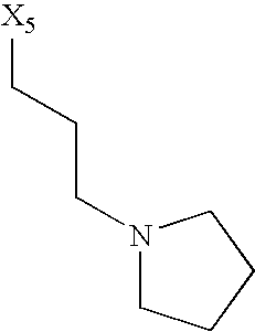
C([X5])CCN1CCCC1
